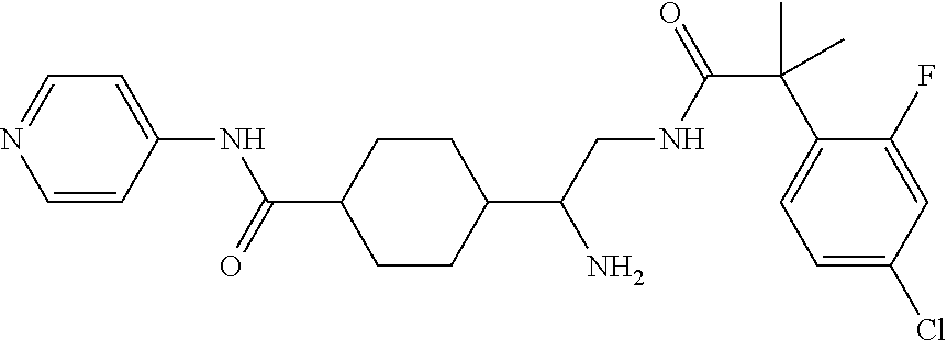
C1(C(CNC(C(C2=CC=C(Cl)C=C2F)(C)C)=O)N)CCC(C(=O)NC2=CC=NC=C2)CC1
